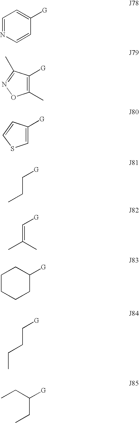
C1=CC([G])=CC=N1.O1C(C)=C([G])C(C)=N1.S1C=C([G])C=C1.C(C[G])C.C(=C[G])(C)C.C1CC([G])CCC1.[G]CCCC.CCC(CC)[G]
